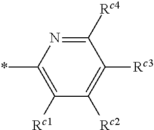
C1([Rc4])=NC(*)=C([Rc1])C([Rc2])=C1[Rc3]
